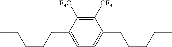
CCCCCC1=CC=C(CCCCC)C([CF3])=C1[F3C]
